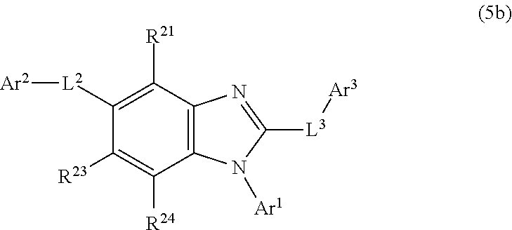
C12=C(C([R21])=C([L2][Ar2])C([R23])=C1[R24])N=C([L3][Ar3])N2[Ar1]
